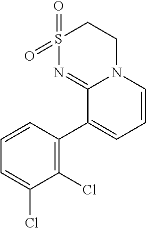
C1S(=O)(=O)N=C2N(C1)C=CC=C2C1=C(Cl)C(Cl)=CC=C1
